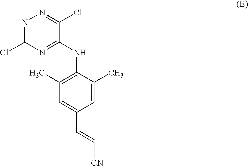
N1=C(Cl)N=C(NC2=C(C)C=C(C=C[CN])C=C2C)C(Cl)=N1
